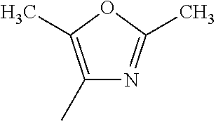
C1(C)=C(C)OC(C)=N1
